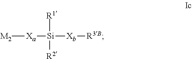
[M2][Xa][Si]([Xb][R3B])([R1])[R2]
